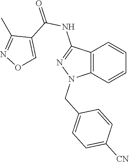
C12=C(C=CC=C1)N(CC1=CC=C([CN])C=C1)N=C2NC(=O)C1=CON=C1C
